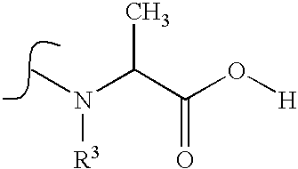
N(C)(C(C(O[H])=O)C)[R3]
